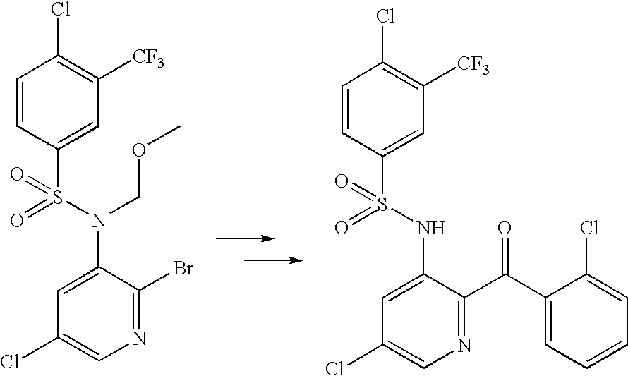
C1=CC(S(=O)(=O)N(COC)C2=CC(Cl)=CN=C2Br)=CC([CF3])=C1Cl.C1=CC(S(=O)(=O)NC2=CC(Cl)=CN=C2C(C2=CC=CC=C2Cl)=O)=CC([CF3])=C1Cl
